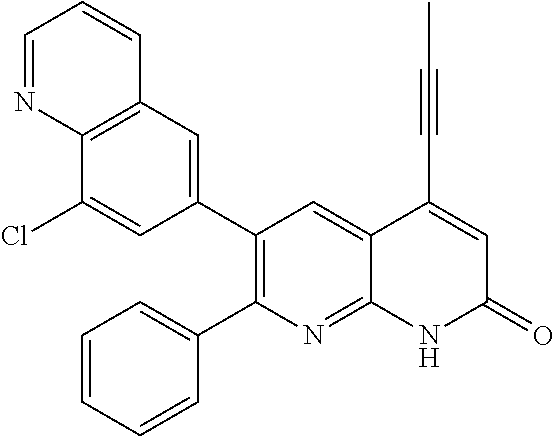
C12=C(C=C(C3=C(C4=CC=CC=C4)N=C4C(=C3)C(C#CC)=CC(=O)N4)C=C1Cl)C=CC=N2
